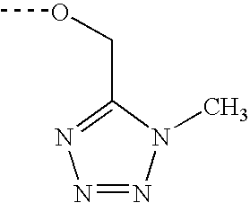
N1=NN(C)C(COC)=N1
